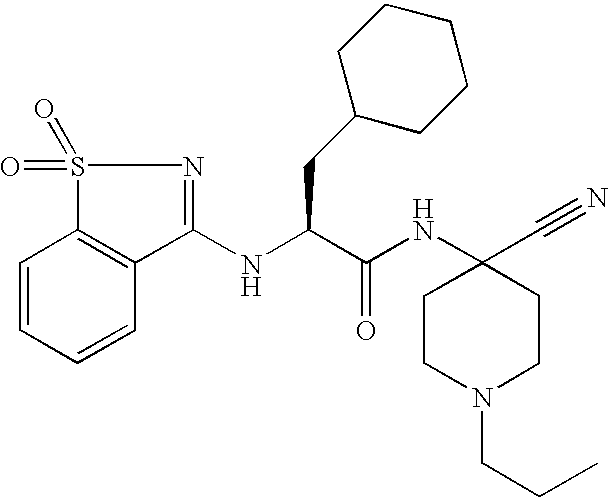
C1=CC=CC2=C1S(=O)(=O)N=C2NC(C(NC1(C#N)CCN(CCC)CC1)=O)CC1CCCCC1
